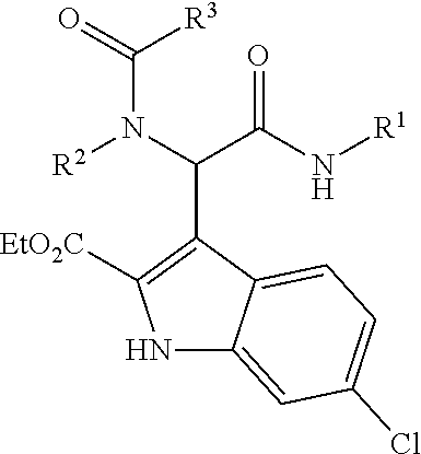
N1C2=CC(Cl)=CC=C2C(C(N([R2])C(=O)[R3])C(N[R1])=O)=C1[CO2Et]
